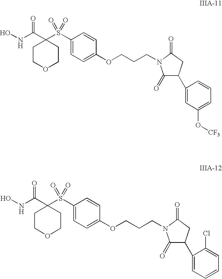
C1=C(S(C2(C(NO)=O)CCOCC2)(=O)=O)C=CC(OCCCN2C(=O)C(C3=CC(O[CF3])=CC=C3)CC2=O)=C1.C1=C(S(C2(C(NO)=O)CCOCC2)(=O)=O)C=CC(OCCCN2C(=O)C(C3=CC=CC=C3Cl)CC2=O)=C1
